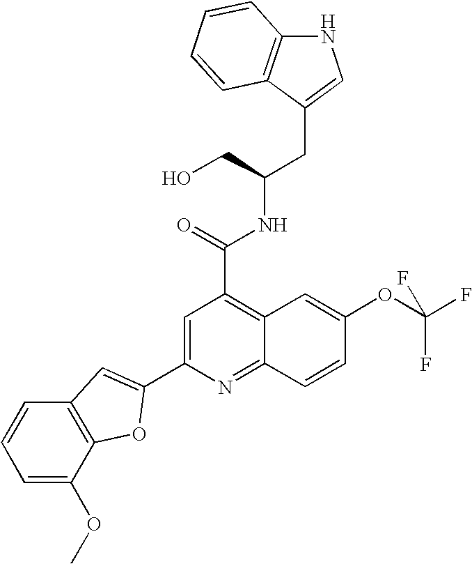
N1C2=C(C(CC(NC(C3=C4C(=NC(C5=CC6=C(C(OC)=CC=C6)O5)=C3)C=CC(OC(F)(F)F)=C4)=O)CO)=C1)C=CC=C2
